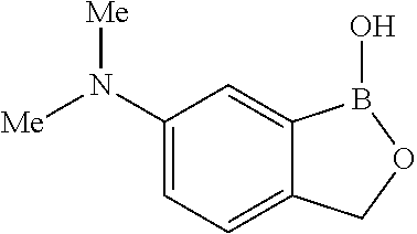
C1(N([Me])[Me])=CC=C2C(=C1)B(O)OC2
